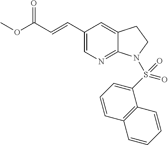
C1(C=CC(OC)=O)=CN=C2C(=C1)CCN2S(C1=CC=CC2=C1C=CC=C2)(=O)=O
